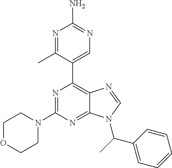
N1=C(C)C(C2=C3C(=NC(N4CCOCC4)=N2)N(C(C)C2=CC=CC=C2)C=N3)=CN=C1N
